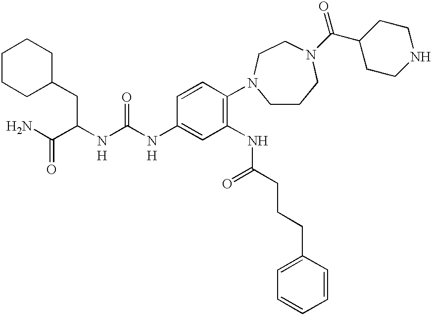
C(C(N)=O)(NC(NC1=CC(NC(=O)CCCC2=CC=CC=C2)=C(N2CCCN(C(C3CCNCC3)=O)CC2)C=C1)=O)CC1CCCCC1.[H].[H]
